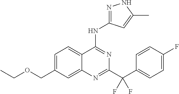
C1=C(COCC)C=C2C(=C1)C(NC1=NNC(C)=C1)=NC(C(C1=CC=C(F)C=C1)(F)F)=N2
